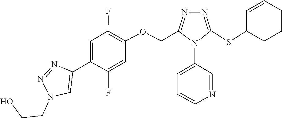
C1=NC=CC=C1N1C(COC2=C(F)C=C(C3=CN(CCO)N=N3)C(F)=C2)=NN=C1SC1CCCC=C1
